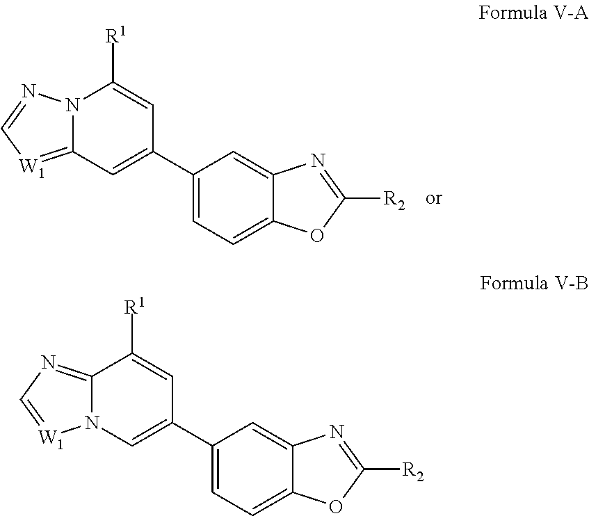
N12C(=[W1]C=N1)C=C(C1=CC=C3C(=C1)N=C([R2])O3)C=C2[R1].C12=NC=[W1]N1C=C(C1=CC=C3C(=C1)N=C([R2])O3)C=C2[R1]
